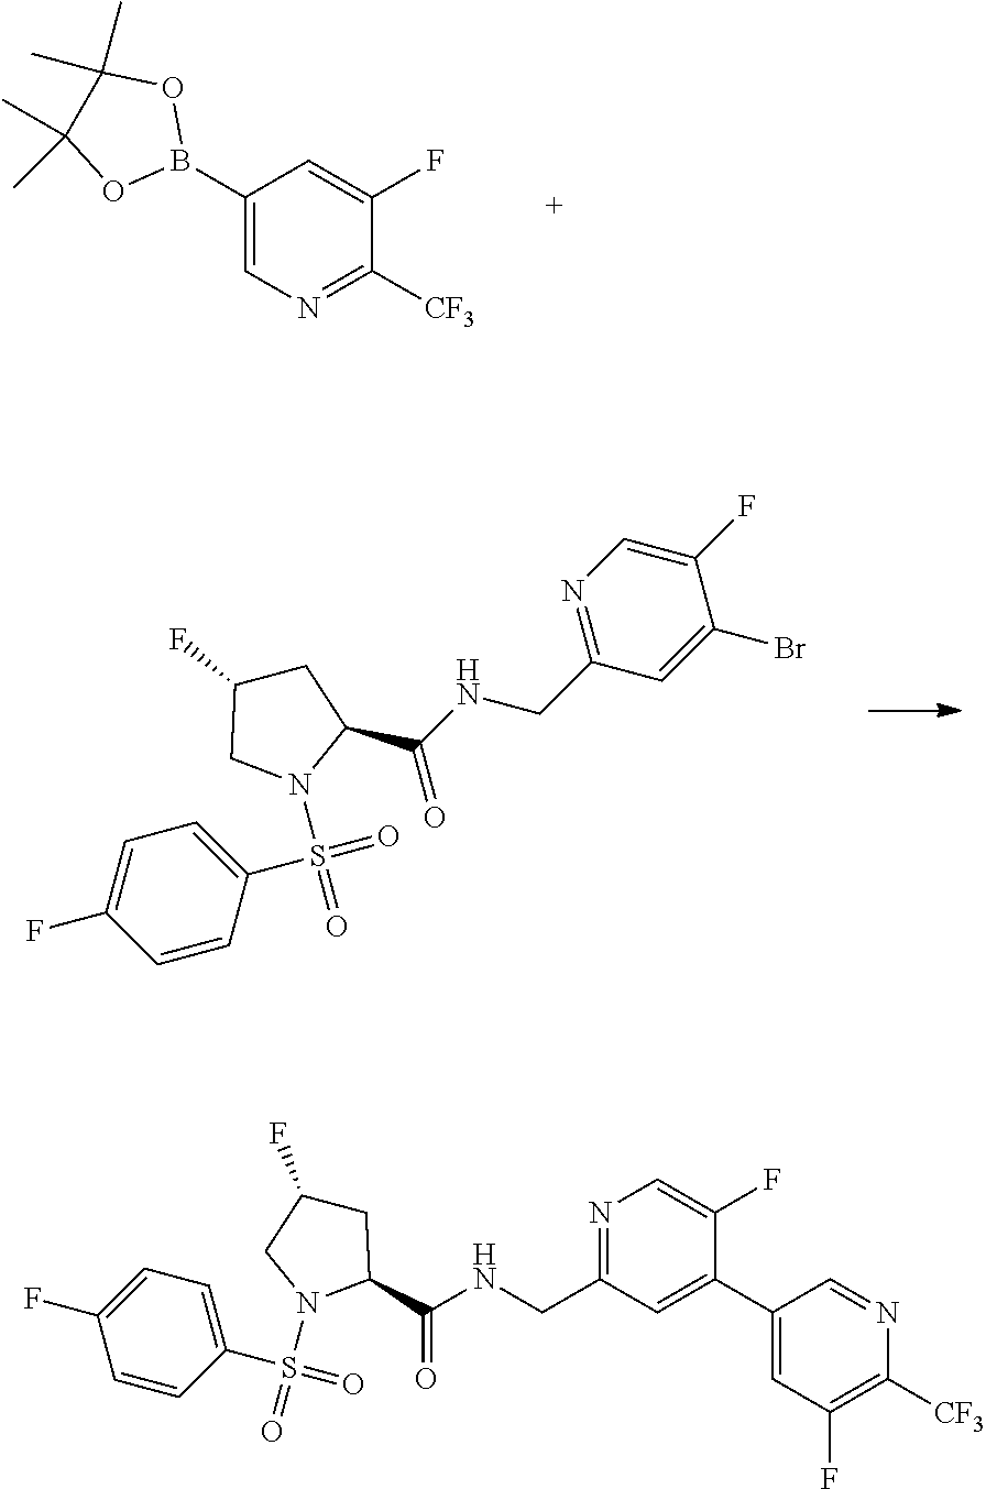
C1(B2OC(C)(C)C(C)(C)O2)=CN=C([CF3])C(F)=C1.C1=CC(S(N2C(C(=O)NCC3=NC=C(F)C(Br)=C3)CC(F)C2)(=O)=O)=CC=C1F.S(N1C(C(=O)NCC2=NC=C(F)C(C3=CC(F)=C([CF3])N=C3)=C2)CC(F)C1)(C1=CC=C(F)C=C1)(=O)=O
